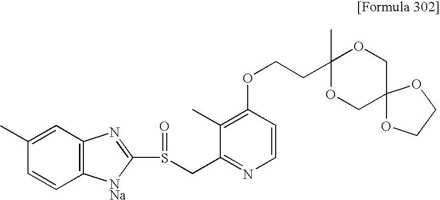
C1(C)=C(OCCC2(C)OCC3(CO2)OCCO3)C=CN=C1CS(C1=NC2=C(C=CC(C)=C2)[NNa]1)=O
